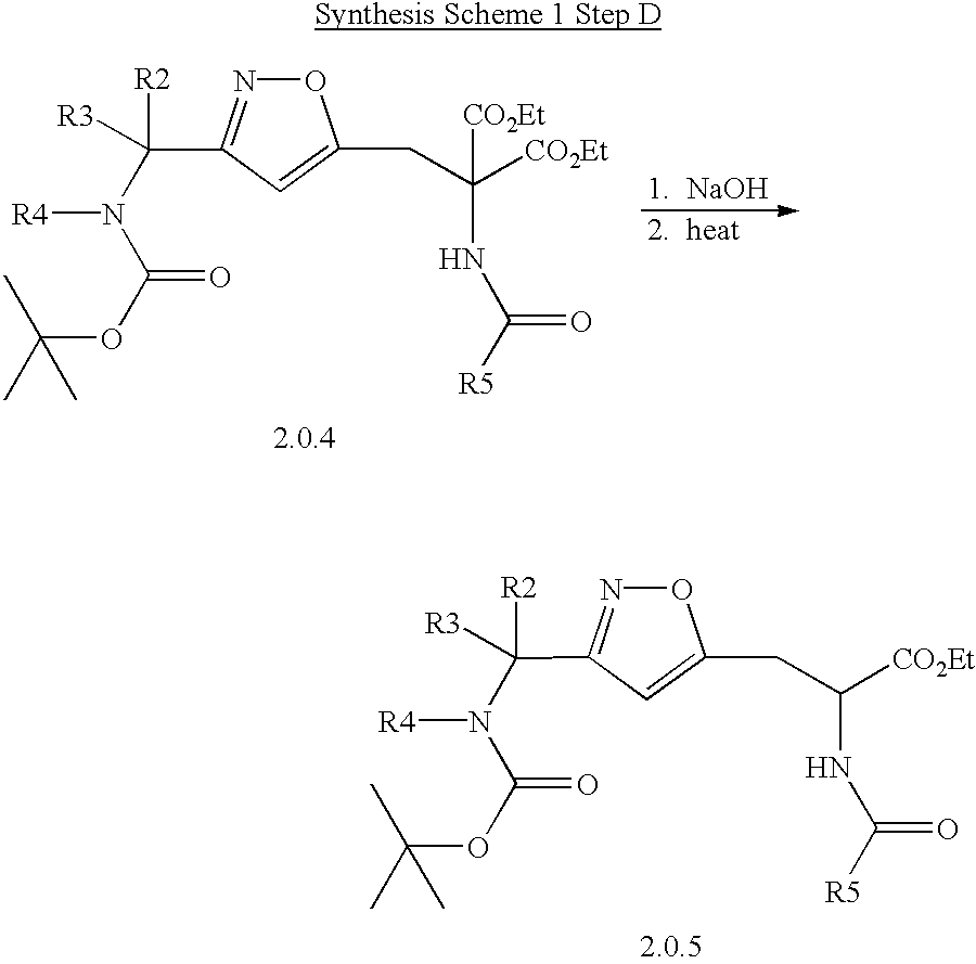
O=C(N(C([R2])([R3])C1=NOC(CC([CO2Et])NC([R5])=O)=C1)[R4])OC(C)(C)C.O=C(N(C([R2])([R3])C1=NOC(CC([CO2Et])(NC([R5])=O)[CO2Et])=C1)[R4])OC(C)(C)C
